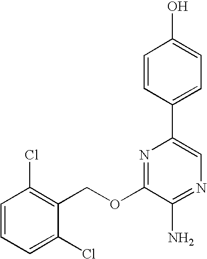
C1(OCC2=C(Cl)C=CC=C2Cl)=NC(C2=CC=C(O)C=C2)=CN=C1N
